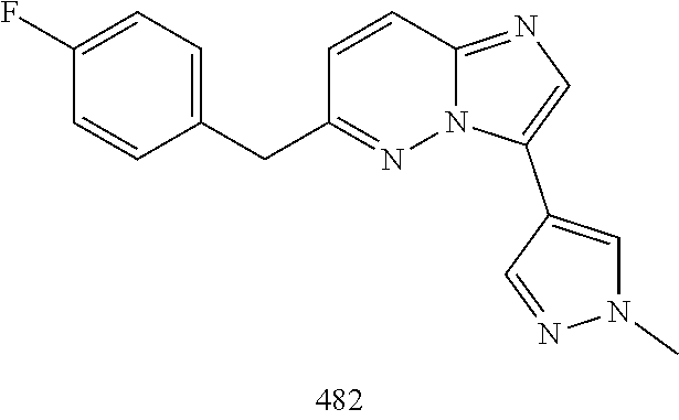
C12=NC=C(C3=CN(C)N=C3)N1N=C(CC1=CC=C(F)C=C1)C=C2
